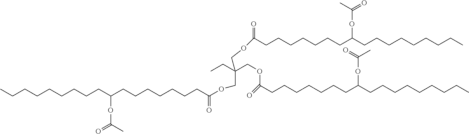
CCCCCCCCCC(CCCCCCCC(OCC(CC)(COC(=O)CCCCCCCC(CCCCCCCCC)OC(=O)C)COC(=O)CCCCCCCC(CCCCCCCCC)OC(=O)C)=O)OC(=O)C
